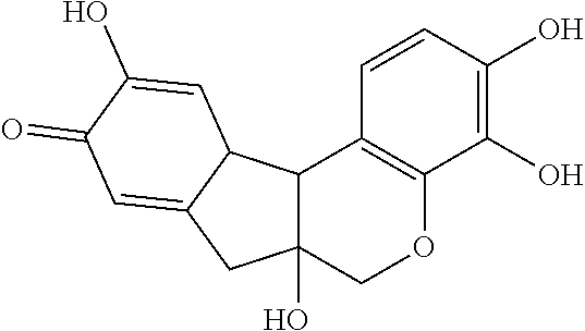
C12C(O)(COC3=C1C=CC(O)=C3O)CC1=CC(=O)C(O)=CC21
